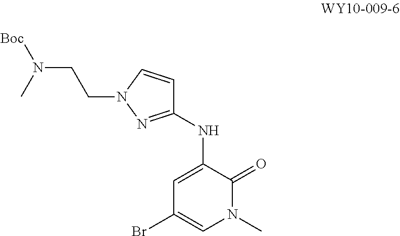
BrC1=CN(C)C(=O)C(NC2=NN(CCN([Boc])C)C=C2)=C1
